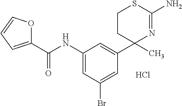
C1(NC(C2=CC=CO2)=O)=CC(Br)=CC(C2(C)N=C(N)SCC2)=C1.Cl
